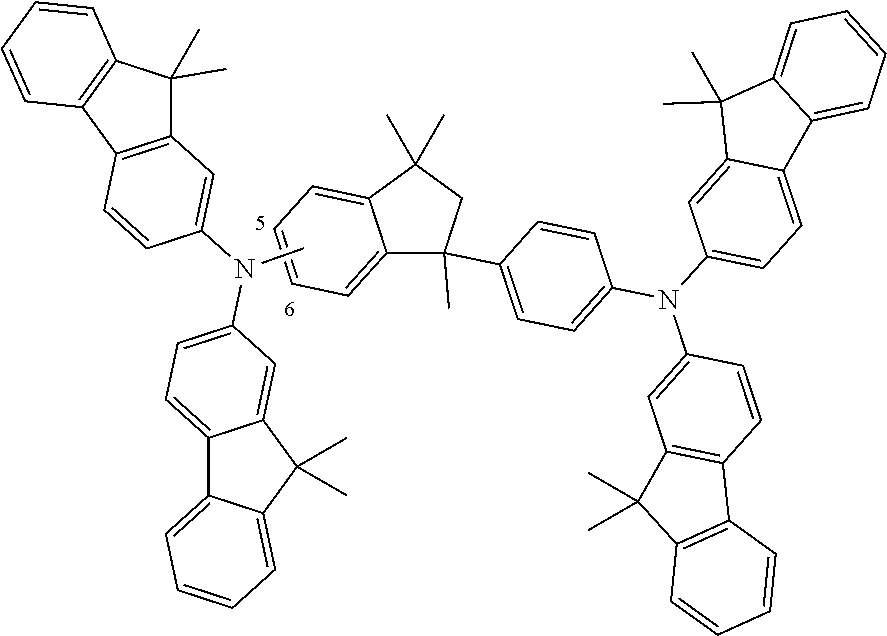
C12=CC=CC=C1C(C)(C)CC2(C)C1=CC=C(N(C2=CC=C3C(=C2)C(C)(C)C2=CC=CC=C32)C2=CC3=C(C=C2)C2=C(C3(C)C)C=CC=C2)C=C1.C12=C(C3=C(C1(C)C)C=CC=C3)C=CC(N(C)C1=CC=C3C(=C1)C(C)(C)C1=CC=CC=C31)=C2
